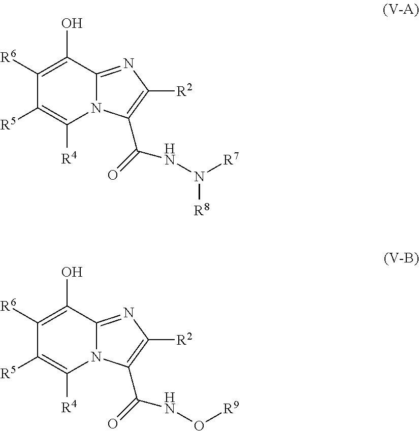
N12C(=NC([R2])=C1C(NN([R7])[R8])=O)C(O)=C([R6])C([R5])=C2[R4].N12C(=NC([R2])=C1C(NO[R9])=O)C(O)=C([R6])C([R5])=C2[R4]
